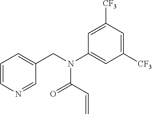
C1=C([CF3])C=C([CF3])C=C1N(CC1=CC=CN=C1)C(=O)C=C
